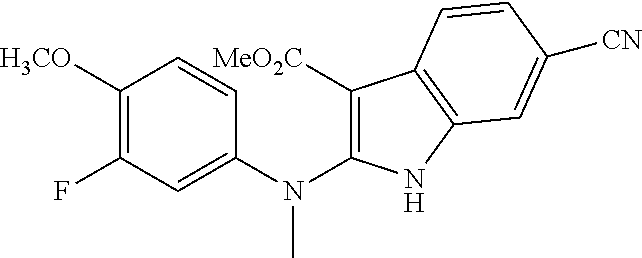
C1=CC([H3CO])=C(F)C=C1N(C1=C([MeO2C])C2=C(N1)C=C([CN])C=C2)C
